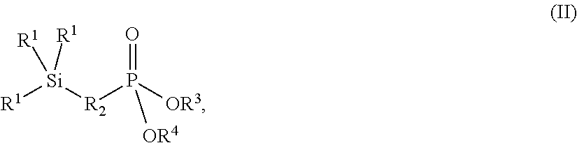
[R1][Si]([R2]P([OR3])(=O)[OR4])([R1])[R1]
